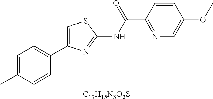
C1=C(C)C=CC(C2=CSC(NC(C3=NC=C(OC)C=C3)=O)=N2)=C1.[C17H15N3O2S]
